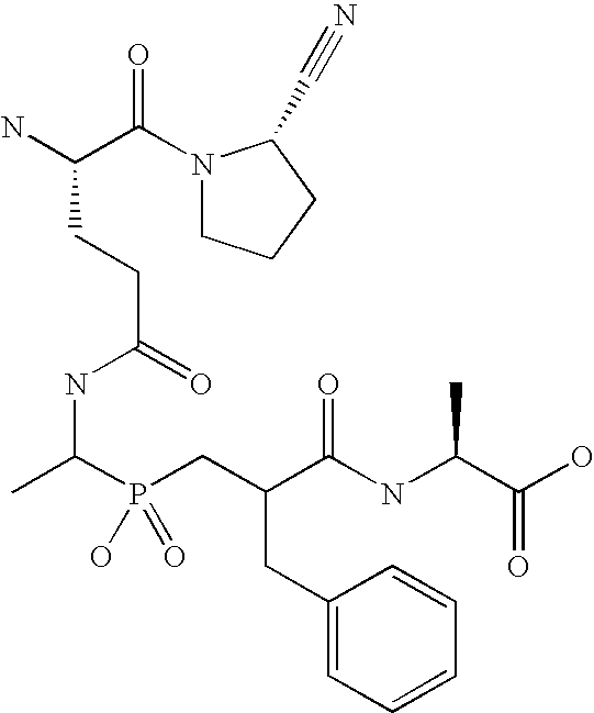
N1(C(C(N)CCC(=O)NC(C)P(CC(C(NC(C)C(O)=O)=O)CC2=CC=CC=C2)(O)=O)=O)CCCC1C#N
